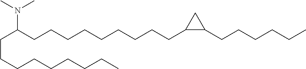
N(C(CCCCCCCCCC1CC1CCCCCC)CCCCCCCCC)(C)C
